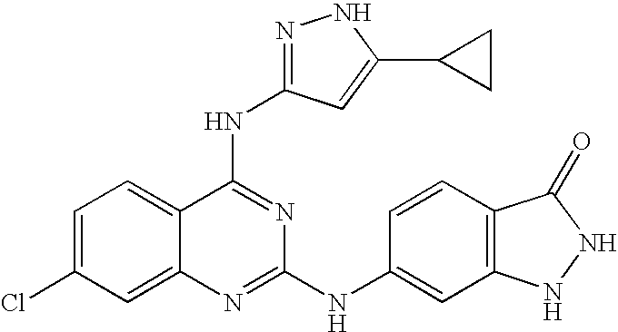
C1=C(Cl)C=C2C(=C1)C(NC1=NNC(C3CC3)=C1)=NC(NC1=CC3=C(C=C1)C(=O)NN3)=N2
